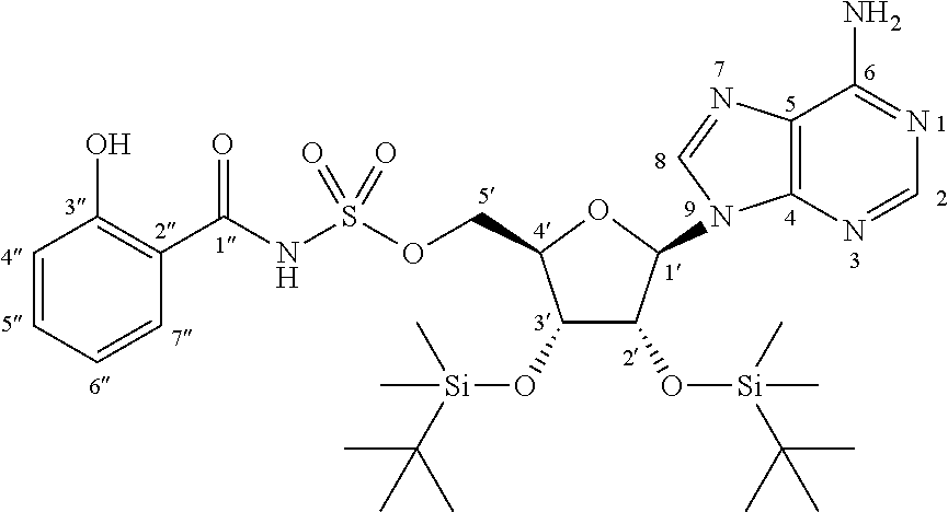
C12=C(N=CN=C1N)N(C1C(O[Si](C)(C(C)(C)C)C)C(O[Si](C(C)(C)C)(C)C)C(COS(NC(=O)C3=C(O)C=CC=C3)(=O)=O)O1)C=N2
